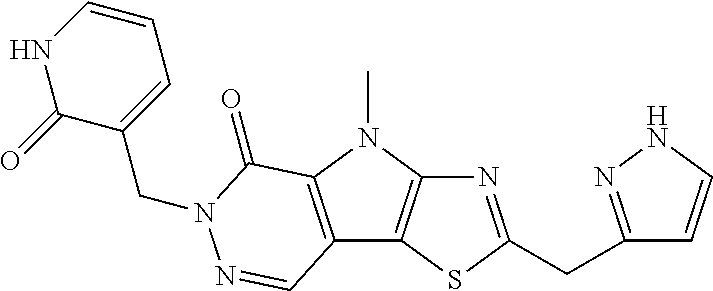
N1=C(CC2=NNC=C2)SC2=C1N(C)C1=C2C=NN(CC2=CC=CNC2=O)C1=O
